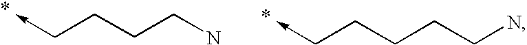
C(CCCCN)->C.C(CCCN)->C
